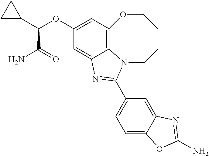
C12=C3C=C(OC(C4CC4)C(=O)N)C=C1N=C(C1=CC=C4C(=C1)N=C(N)O4)N2CCCCO3
